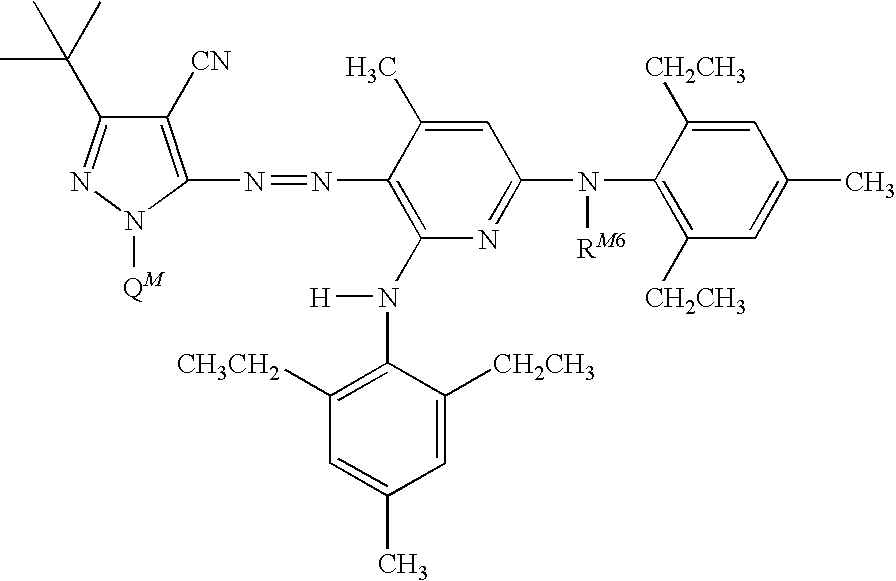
N1=C(C(C)(C)C)C([CN])=C(N=NC2=C(N([H])C3=C([CH3CH2])C=C(C)C=C3[CH2CH3])N=C(N(C3=C([CH2CH3])C=C(C)C=C3[CH2CH3])[RM6])C=C2C)N1[QM]
